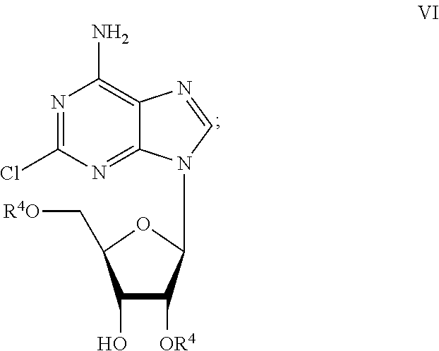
N1=C(Cl)N=C2C(=C1N)N=CN2C1C([OR4])C(O)C(C[R4O])O1
